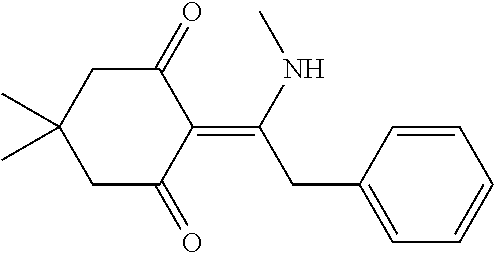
C1=CC=CC=C1CC(=C1C(=O)CC(C)(C)CC1=O)NC
